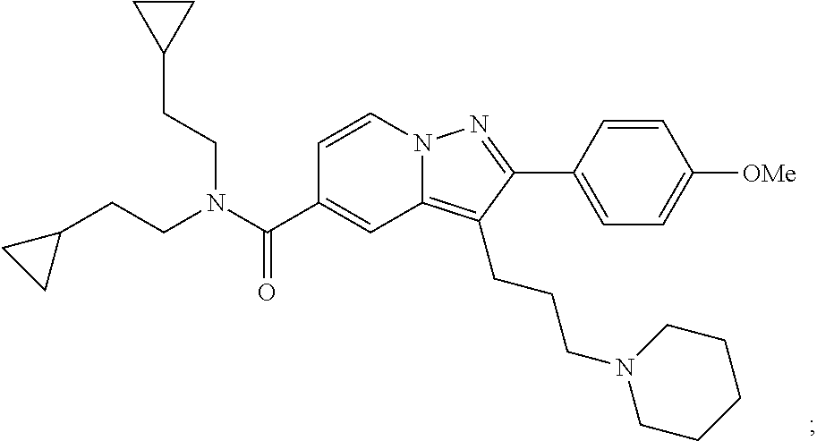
N12C(=C(CCCN3CCCCC3)C(C3=CC=C([OMe])C=C3)=N1)C=C(C(N(CCC1CC1)CCC1CC1)=O)C=C2
